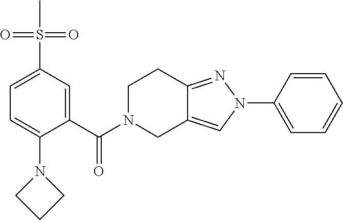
C1(N2N=C3C(=C2)CN(C(=O)C2=CC(S(C)(=O)=O)=CC=C2N2CCC2)CC3)=CC=CC=C1
